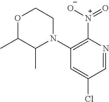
C1(N2CCOC(C)C2C)=C([N+](=O)[O-])N=CC(Cl)=C1
